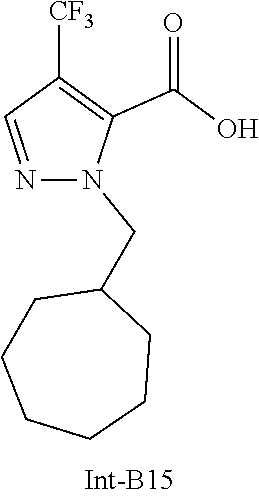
C1CCCCCC1CN1N=CC([CF3])=C1C(=O)O
